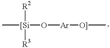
[R2][[Si]([R3])(O[Ar][O]]C)C
